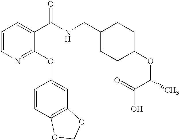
C1=CN=C(OC2=CC3=C(C=C2)OCO3)C(C(NCC2=CCC(OC(C)C(O)=O)CC2)=O)=C1
